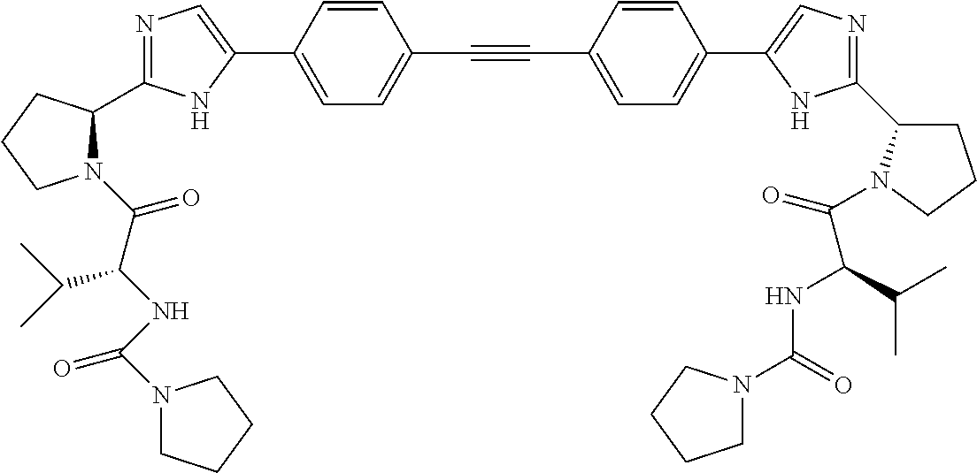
N1=C(C2N(C(C(NC(=O)N3CCCC3)C(C)C)=O)CCC2)NC(C2=CC=C(C#CC3=CC=C(C4=CN=C(C5CCCN5C(=O)C(C(C)C)NC(=O)N5CCCC5)N4)C=C3)C=C2)=C1
